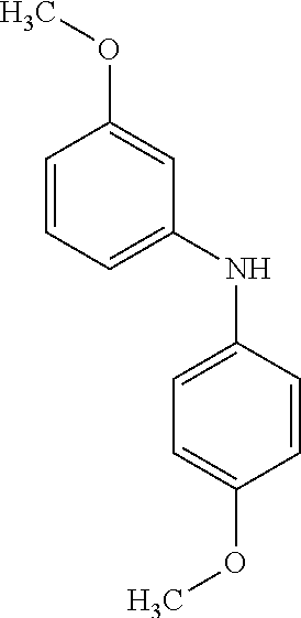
C1=CC=C(NC2=CC=C(OC)C=C2)C=C1OC
